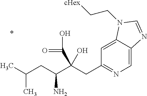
C1=C2C(=CC(CC(C(CC(C)C)N)(C(O)=O)O)=N1)N(CC[cHex])C=N2
